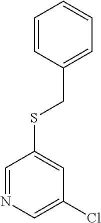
C1=CC(CSC2=CC(Cl)=CN=C2)=CC=C1
